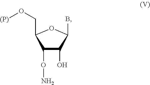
C1(ON)C(O)C(B)OC1CO[(P)]
